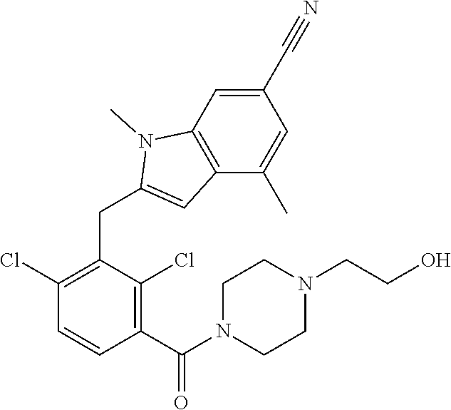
C1(Cl)=C(CC2=CC3=C(N2C)C=C(C#N)C=C3C)C(Cl)=C(C(=O)N2CCN(CCO)CC2)C=C1
